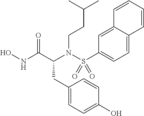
C(N(C(CC1=CC=C(O)C=C1)C(NO)=O)S(C1=CC=C2C(=C1)C=CC=C2)(=O)=O)CC(C)C
